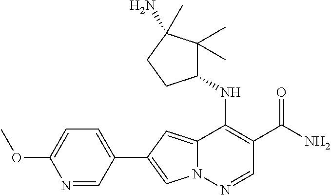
N12C(=CC(C3=CC=C(OC)N=C3)=C1)C(NC1C(C)(C)C(N)(C)CC1)=C(C(N)=O)C=N2
